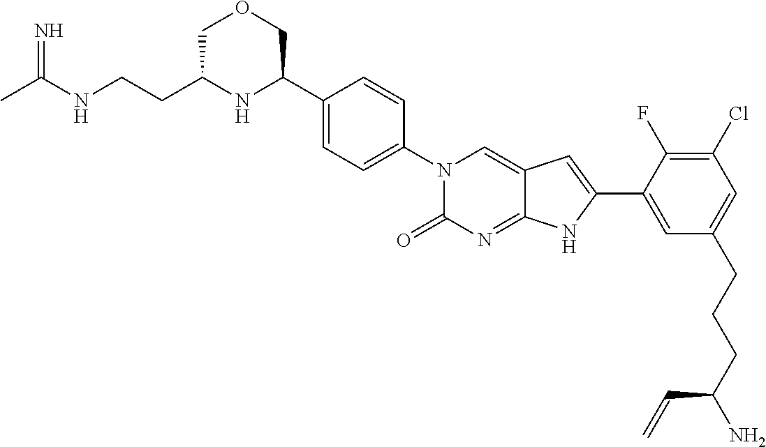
CC(NCCC1NC(C2=CC=C(N3C(=O)N=C4C(=C3)C=C(C3=CC(CCCC(N)C=C)=CC(Cl)=C3F)N4)C=C2)COC1)=N
